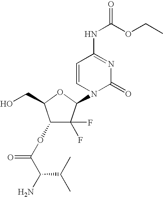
C1(OC(C(N)C(C)C)=O)C(F)(F)C(N2C(=O)N=C(NC(OCC)=O)C=C2)OC1CO
